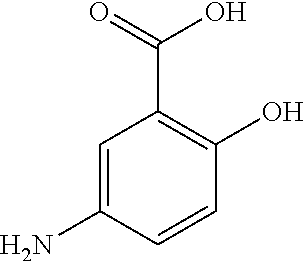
C1=C(N)C=CC(O)=C1C(O)=O
